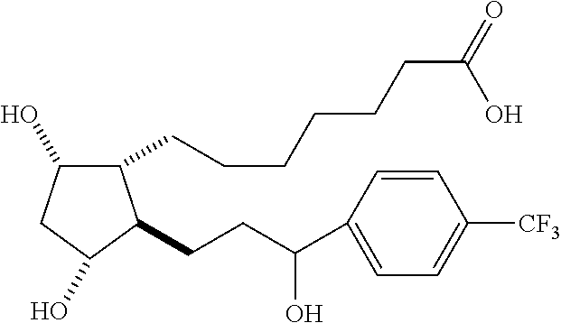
C1(CCCCCCC(=O)O)C(O)CC(O)C1CCC(O)C1=CC=C([CF3])C=C1
